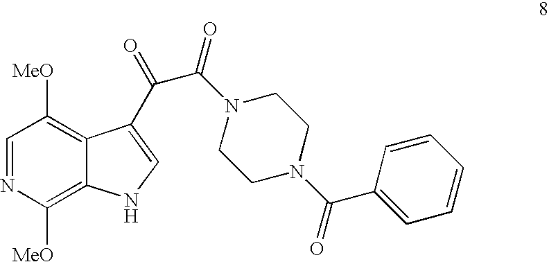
C1=NC([MeO])=C2C(=C1[MeO])C(C(=O)C(=O)N1CCN(C(C3=CC=CC=C3)=O)CC1)=CN2
